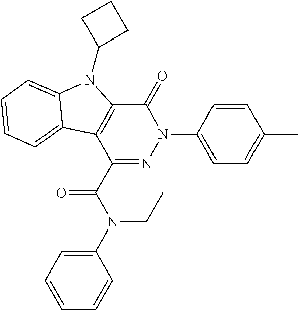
C1(C(=O)N(CC)C2=CC=CC=C2)=NN(C2=CC=C(C)C=C2)C(=O)C2=C1C1=CC=CC=C1N2C1CCC1
